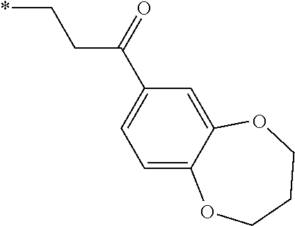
C(CC(C1=CC=C2C(=C1)OCCCO2)=O)*
